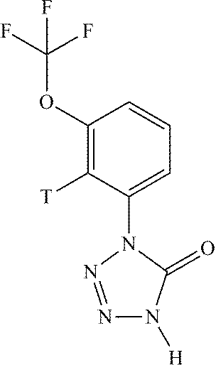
C1(OC(F)(F)F)=C([T])C(N2N=NN([H])C2=O)=CC=C1
